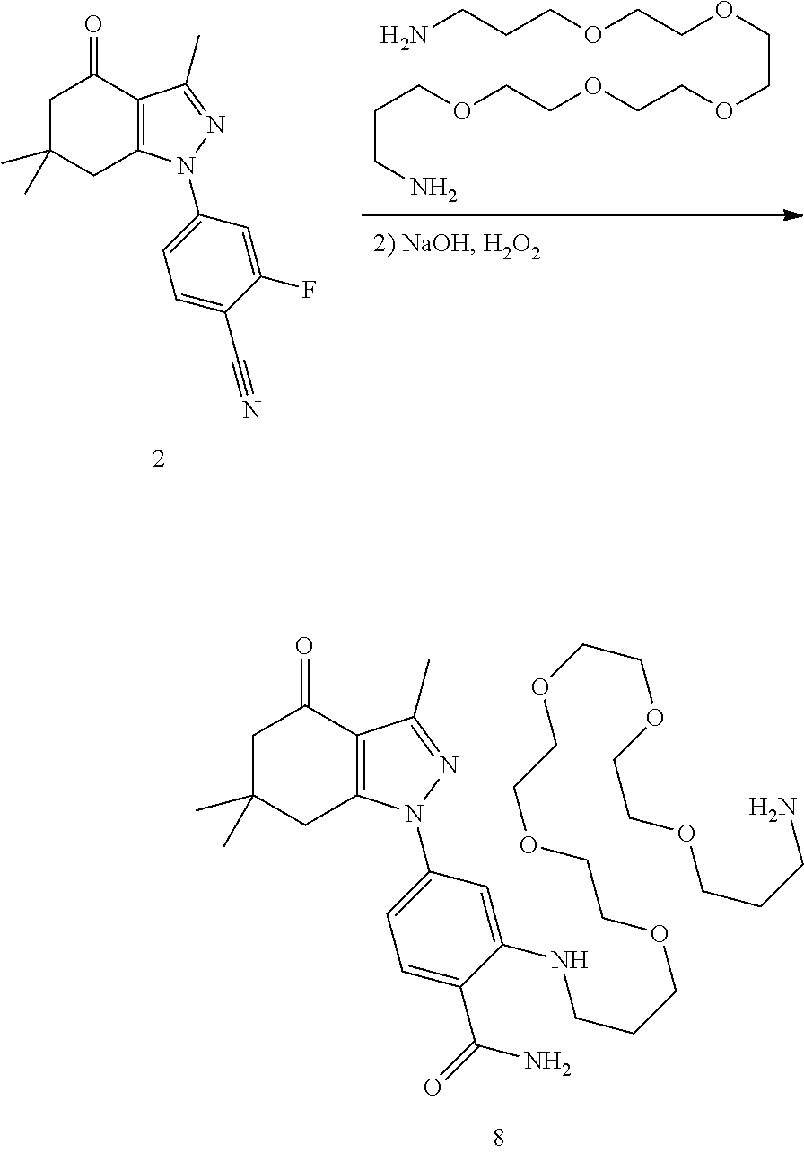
C1C(C)(C)CC2=C(C1=O)C(C)=NN2C1=CC=C(C(=O)N)C(NCCCOCCOCCOCCOCCOCCCN)=C1.NCCCOCCOCCOCCOCCOCCCN.C1C(C)(C)CC2=C(C1=O)C(C)=NN2C1=CC=C(C#N)C(F)=C1
